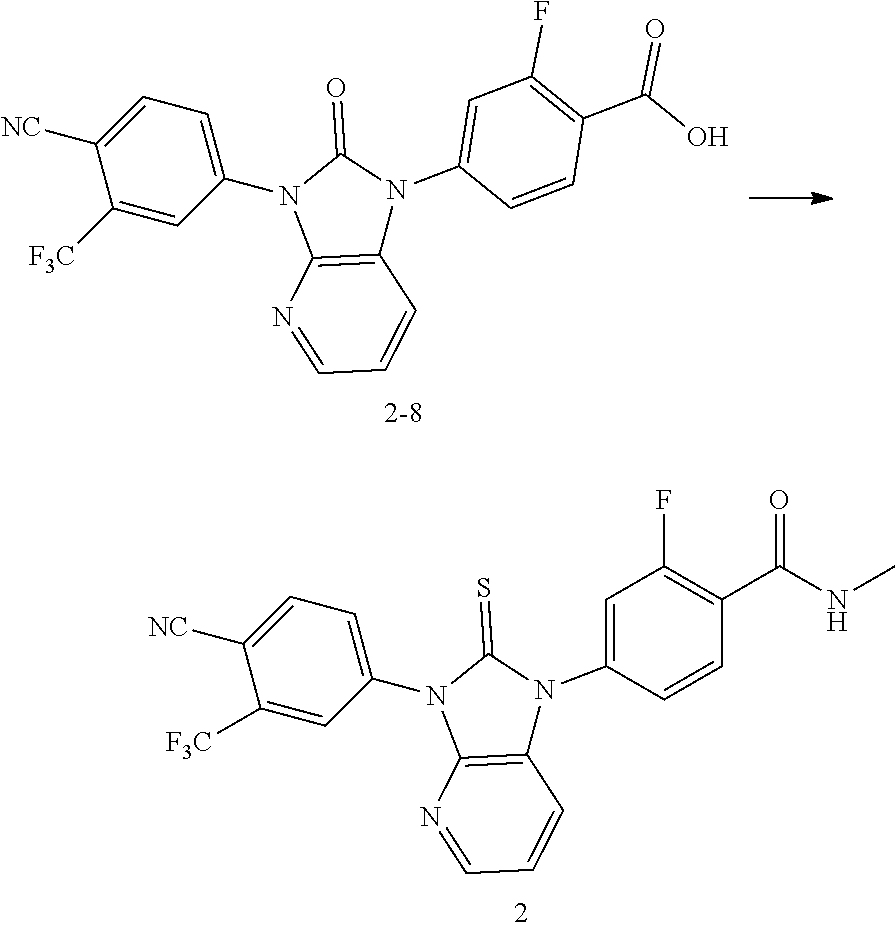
C1([F3C])=CC(N2C3=C(N(C4=CC(F)=C(C(O)=O)C=C4)C2=O)C=CC=N3)=CC=C1[NC].C1([F3C])=CC(N2C3=C(N(C4=CC(F)=C(C(NC)=O)C=C4)C2=S)C=CC=N3)=CC=C1[NC]
